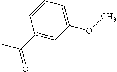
CC(C1=CC(OC)=CC=C1)=O
